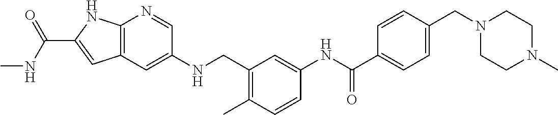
C12=C(C=C(NCC3=C(C)C=CC(NC(C4=CC=C(CN5CCN(C)CC5)C=C4)=O)=C3)C=N1)C=C(C(NC)=O)N2
